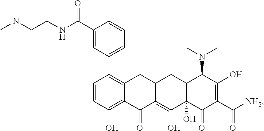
C1=CC(O)=C2C(=C1C1=CC=CC(C(NCCN(C)C)=O)=C1)CC1C(=C(O)C3(O)C(C1)C(N(C)C)C(O)=C(C([NH2])=O)C3=O)C2=O
